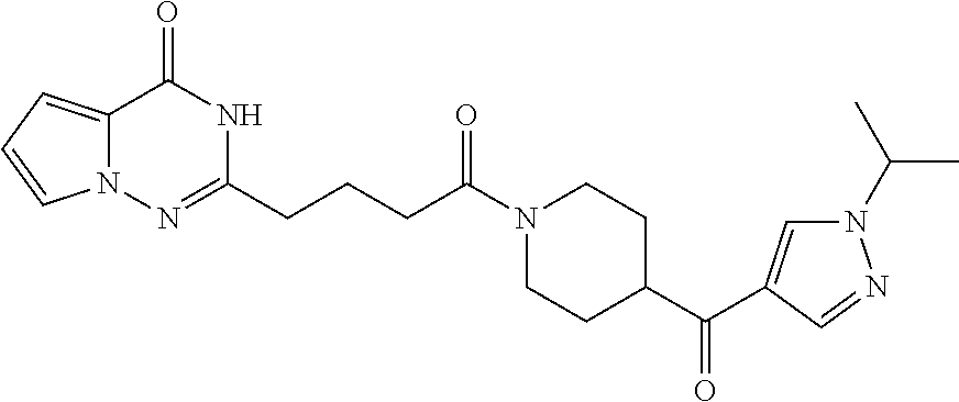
C12=CC=CN1N=C(CCCC(N1CCC(C(=O)C3=CN(C(C)C)N=C3)CC1)=O)NC2=O
